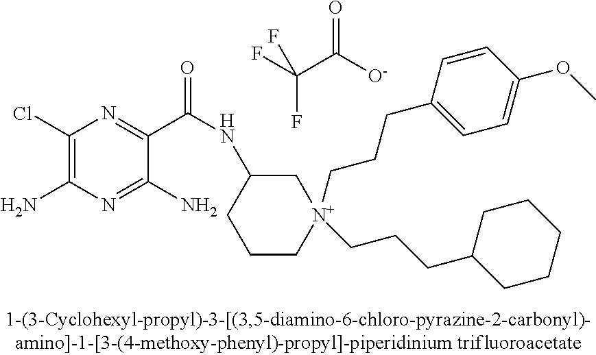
C1(Cl)=C(N)N=C(N)C(C(=O)NC2CCC[N+](CCCC3=CC=C(OC)C=C3)(CCCC3CCCCC3)C2)=N1.FC(C([O-])=O)(F)F
